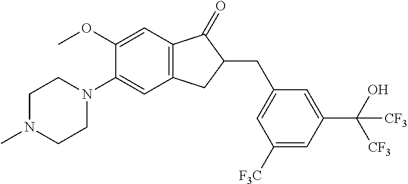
C1(OC)=CC2=C(C=C1N1CCN(C)CC1)CC(CC1=CC([F3C])=CC(C(O)([CF3])[CF3])=C1)C2=O
